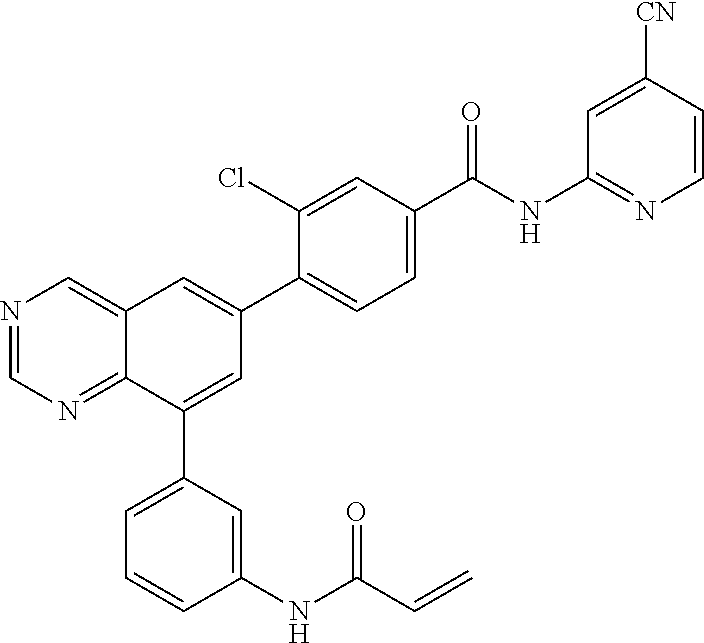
N1=CN=C2C(=C1)C=C(C1=CC=C(C(NC3=NC=CC([CN])=C3)=O)C=C1Cl)C=C2C1=CC=CC(NC(C=C)=O)=C1
